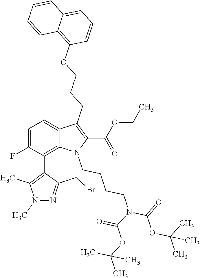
N1(C)C(C)=C(C2=C3C(=CC=C2F)C(CCCOC2=C4C(=CC=C2)C=CC=C4)=C(C(OCC)=O)N3CCCCN(C(OC(C)(C)C)=O)C(OC(C)(C)C)=O)C(CBr)=N1
